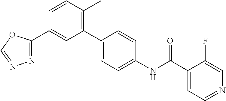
C1(C2=NN=CO2)=CC(C2=CC=C(NC(C3=CC=NC=C3F)=O)C=C2)=C(C)C=C1
